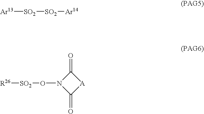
[Ar13][SO2][SO2][Ar14].[R26][SO2]ON1C(=O)[A]C1=O
